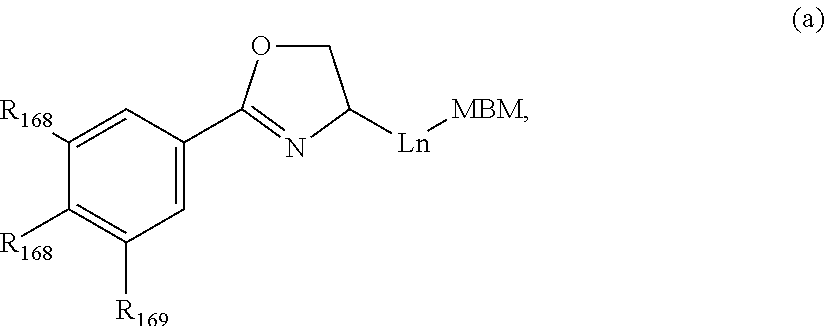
C1=C(C2=NC([Ln][MBM])CO2)C=C([R168])C([R168])=C1[R169]
